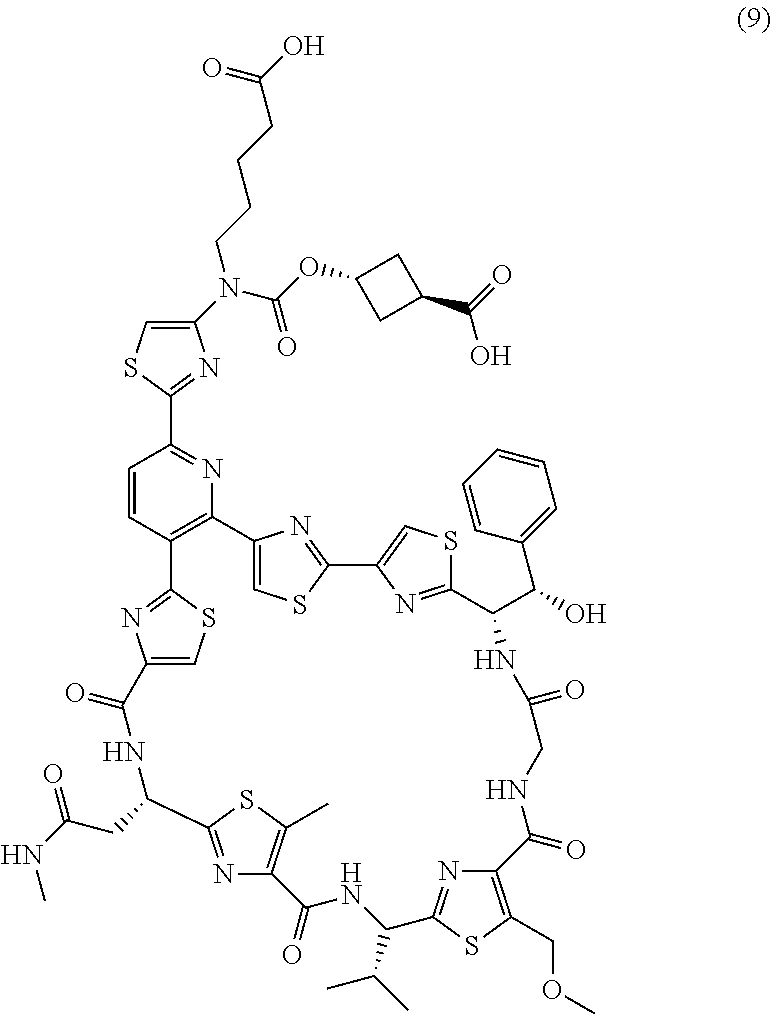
C12=CSC(=N1)C1=CSC(=N1)C(C(O)C1=CC=CC=C1)NC(=O)CNC(=O)C1=C(COC)SC(=N1)C(C(C)C)NC(=O)C1=C(C)SC(=N1)C(CC(NC)=O)NC(=O)C1=CSC(=N1)C1=C2N=C(C2=NC(N(C(OC3CC(C(=O)O)C3)=O)CCCCC(O)=O)=CS2)C=C1
